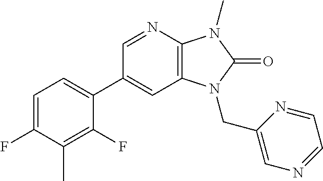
C1(C2=CC=C(F)C(C)=C2F)=CC2=C(N=C1)N(C)C(=O)N2CC1=CN=CC=N1
